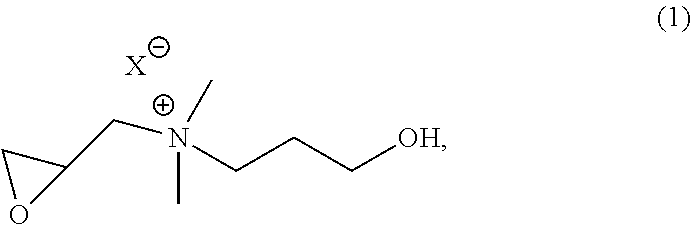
[OH]CCC[N+](CC1CO1)(C)C.[X]
